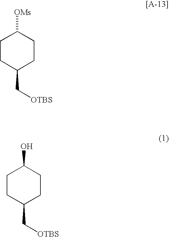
C1CC(C[OTBS])CCC1[OMs].C1CC(C[OTBS])CCC1O
